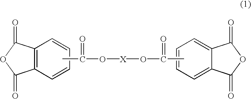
C12=C(C(=O)OC1=O)C=CC=C2.C12=CC=CC=C1C(=O)OC2=O.CC(=O)O[X]OC(C)=O
